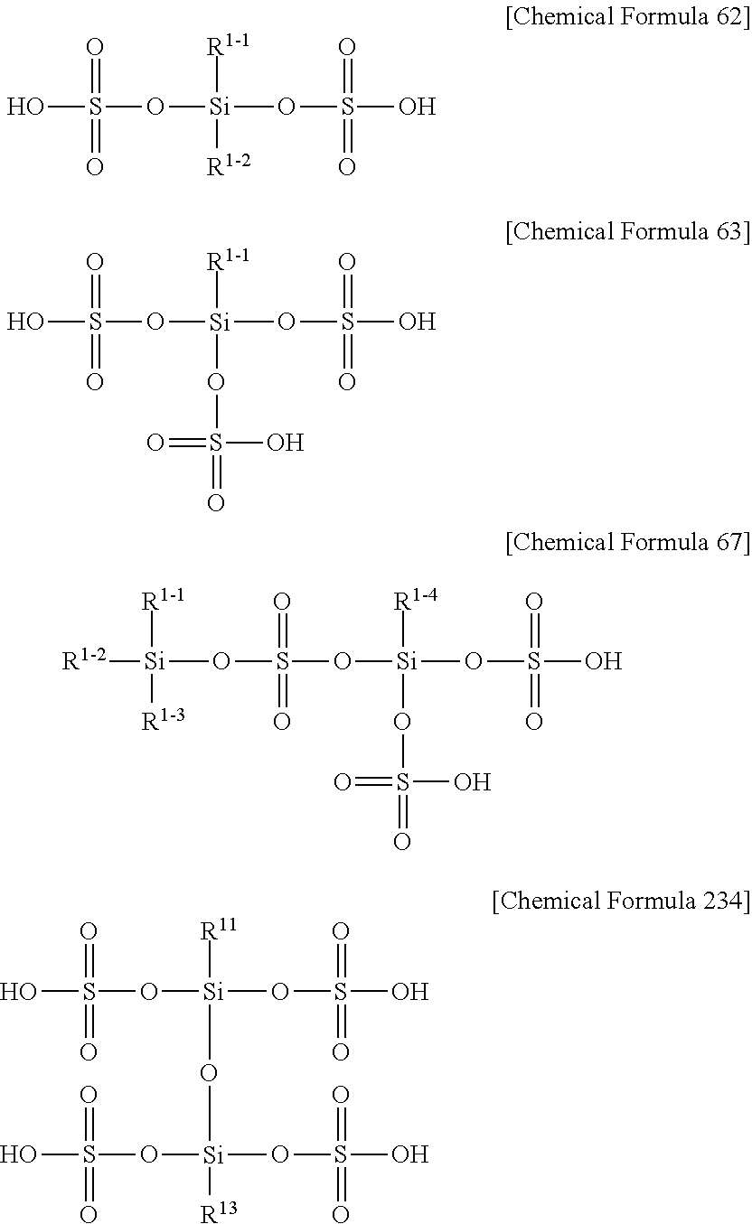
OS(O[Si](OS(O)(=O)=O)([R1-1])[R1-2])(=O)=O.OS(O[Si](OS(O)(=O)=O)([R1-1])OS(=O)(O)=O)(=O)=O.O(S(O[Si](OS(O)(=O)=O)([R1-4])OS(=O)(O)=O)(=O)=O)[Si]([R1-2])([R1-1])[R1-3].OS(O[Si](OS(O)(=O)=O)([R11])O[Si](OS(O)(=O)=O)(OS(O)(=O)=O)[R13])(=O)=O
